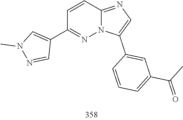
N1(C)C=C(C2=NN3C(=NC=C3C3=CC(C(C)=O)=CC=C3)C=C2)C=N1
